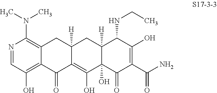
C12=C(N(C)C)N=CC(O)=C1C(=O)C1=C(O)C3(O)C([H])(CC1([H])C2)C(NCC)C(O)=C(C(N)=O)C3=O
